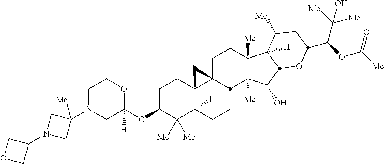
C1C(OC2([H])OCCN(C3([Me])CN(C4COC4)C3)C2)C([Me])([Me])C2([H])C3(C1)C1(CCC4([Me])C([Me])(C(O)C5C4([H])C([Me])CC(C(OC([Me])=O)C([Me])([Me])O)O5)C1CC2)C3
